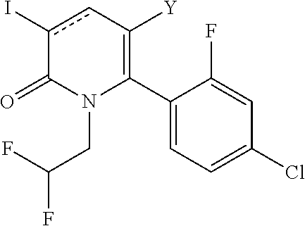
C1(C2=C([Y])cc(I)C(=O)N2CC(F)F)=CC=C(Cl)C=C1F
